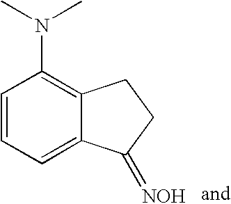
C1=C2C(=C(N(C)C)C=C1)CCC2=[NOH]
